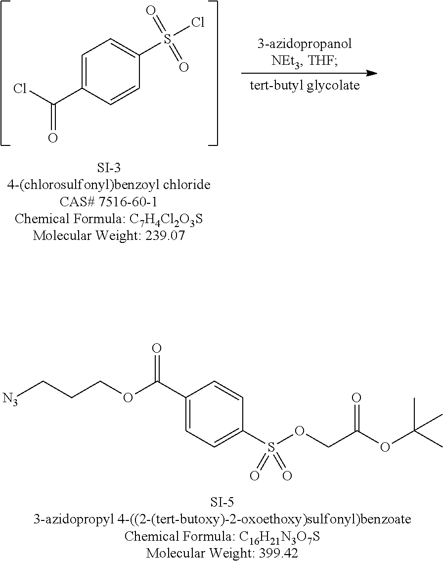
[SI-53-azidopropyl 4-((2-(tert-butoxy)-2-oxoethoxy)sulfonyl)benzoateChemical Formula: C16H21N3O7SMolecular Weight: 399.42].[N3]CCCOC(C1=CC=C(S(OCC(OC(C)(C)C)=O)(=O)=O)C=C1)=O.[SI-34-(chlorosulfonyl)benzoyl chlorideCAS# 7516-60-1Chemical Formula: C7H4Cl2O3SMolecular Weight: 239.07].C(=O)(Cl)C1=CC=C(S(Cl)(=O)=O)C=C1
